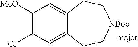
C1([MeO])=C(Cl)C=C2C(=C1)CC[NBoc]CC2
